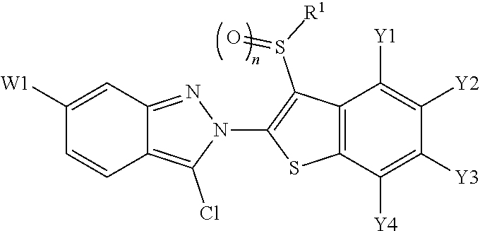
C12=C(Cl)N(C3=C(S(=O)[R1])C4=C(S3)C([Y4])=C([Y3])C([Y2])=C4[Y1])N=C1C=C([W1])C=C2
